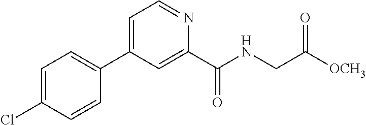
C1=C(C2=CC=C(Cl)C=C2)C=C(C(NCC([OCH3])=O)=O)N=C1
